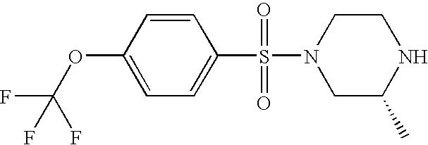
C1=CC(OC(F)(F)F)=CC=C1S(N1CC(C)NCC1)(=O)=O
